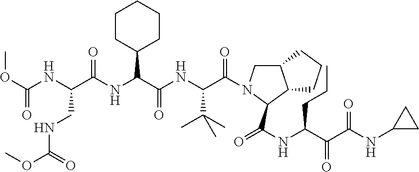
C12CCCC1CN(C(C(NC(C(NC(C(NC(OC)=O)CNC(OC)=O)=O)C1CCCCC1)=O)C(C)(C)C)=O)C2C(=O)NC(C(C(NC1CC1)=O)=O)CCC
